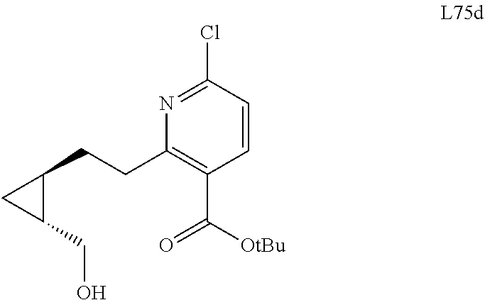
ClC1=NC(CCC2C(CO)C2)=C(C([OtBu])=O)C=C1
